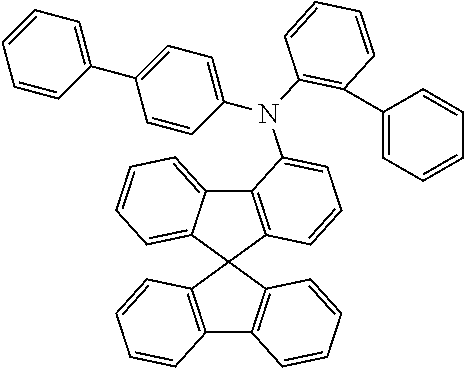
C12=C(C3(C4=CC=CC=C14)C1=C(C4=C3C=CC=C4)C=CC=C1)C=CC=C2N(C1=C(C2=CC=CC=C2)C=CC=C1)C1=CC=C(C2=CC=CC=C2)C=C1
